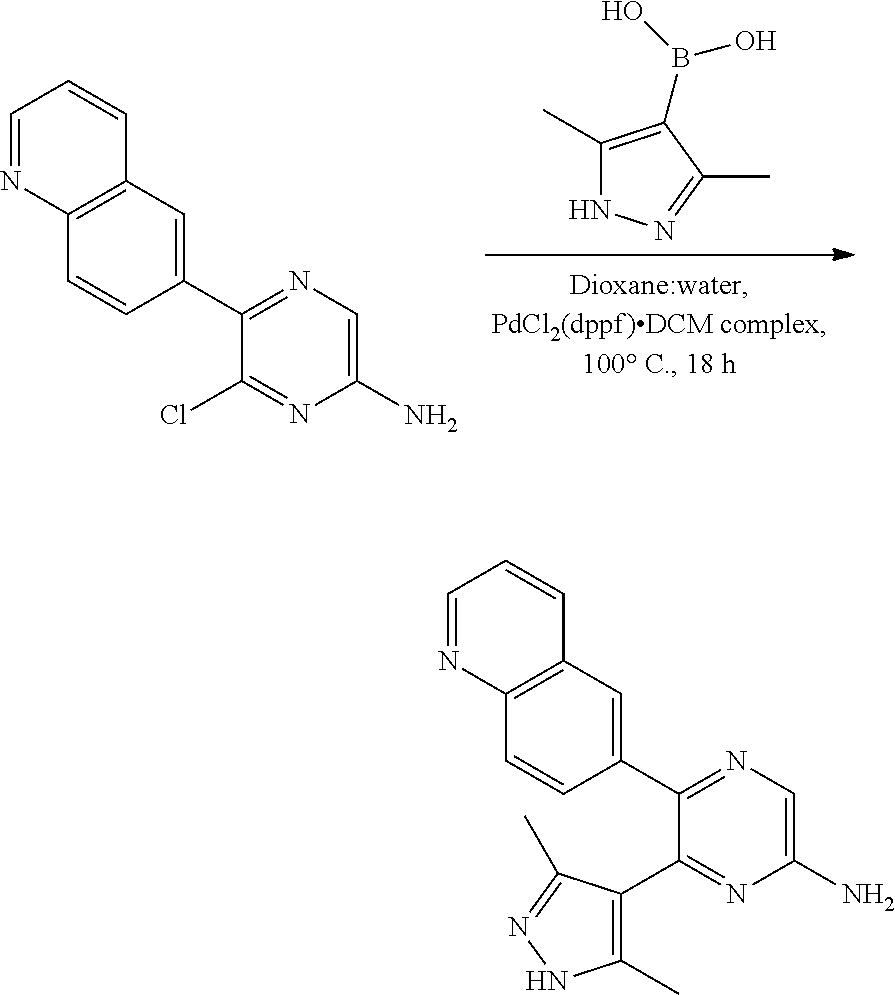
C1(C2=NC=C(N)N=C2C2=C(C)NN=C2C)=CC2=C(C=C1)N=CC=C2.C1(C)=C(B(O)O)C(C)=NN1.C1(C2=NC=C(N)N=C2Cl)=CC2=C(C=C1)N=CC=C2
